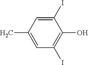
C1(C)=CC(I)=C(O)C(I)=C1
